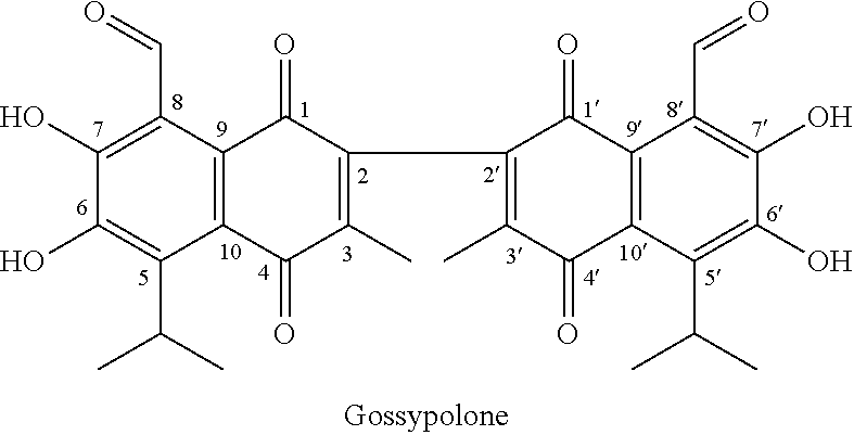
C1(O)=C(C(C)C)C2=C(C(C=O)=C1O)C(=O)C(C1=C(C)C(=O)C3=C(C1=O)C(C=O)=C(O)C(O)=C3C(C)C)=C(C)C2=O
